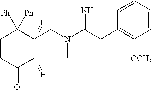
C1CC(=O)C2([H])C([H])(C1([Ph])[Ph])CN(C(CC1=C([OCH3])C=CC=C1)=N)C2
